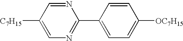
C1([C7H15])=CN=C(C2=CC=C([OC7H15])C=C2)N=C1
